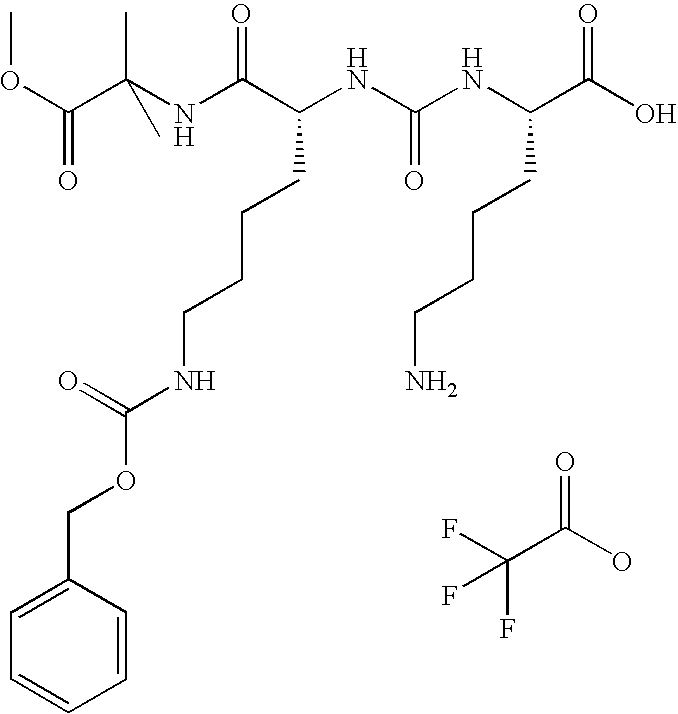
N(C(C(NC(NC(C(O)=O)CCCCN)=O)CCCCNC(OCC1=CC=CC=C1)=O)=O)C(C(OC)=O)(C)C.FC(C(O)=O)(F)F
